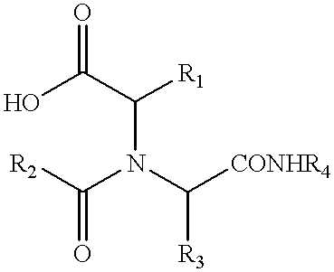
N(C(C(O)=O)[R1])(C([R2])=O)C([CONHR4])[R3]
